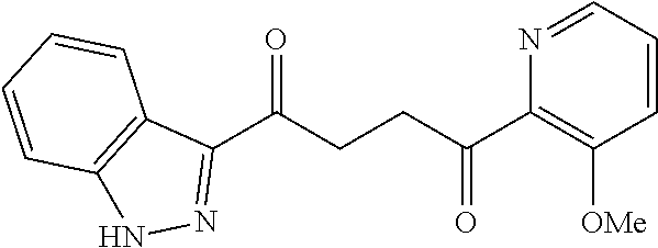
C1(C(CCC(C2=C([OMe])C=CC=N2)=O)=O)=NNC2=C1C=CC=C2
